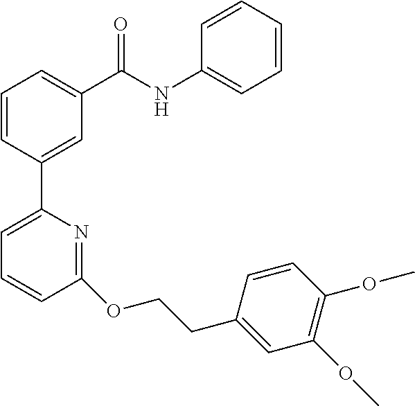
C1=CC(C2=CC=CC(OCCC3=CC(OC)=C(OC)C=C3)=N2)=CC(C(NC2=CC=CC=C2)=O)=C1
